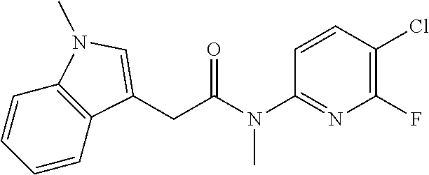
C1=CC2=C(C=C1)N(C)C=C2CC(N(C1=NC(F)=C(Cl)C=C1)C)=O
